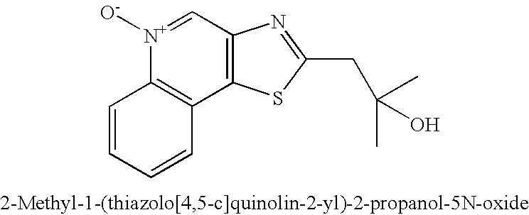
[N+]1([O-])=CC2=C(C3=C1C=CC=C3)SC(CC(C)(C)O)=N2
